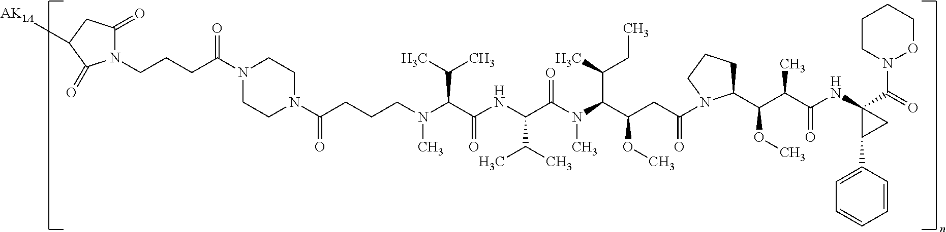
C(CCCN(C(C(NC(C(N(C(C(CC(=O)N1C(C(C(C(NC2(C(=O)N3OCCCC3)CC2C2=CC=CC=C2)=O)C)OC)CCC1)OC)C(C)CC)C)=O)C(C)C)=O)C(C)C)C)(=O)N1CCN(C(CCCN2C(=O)CC([AK1A])C2=O)=O)CC1
